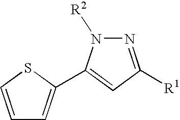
C1=CSC(C2=CC([R1])=NN2[R2])=C1
